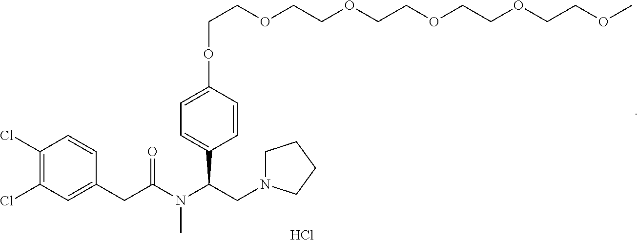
C1N(CC(N(C(CC2=CC(Cl)=C(Cl)C=C2)=O)C)C2=CC=C(OCCOCCOCCOCCOCCOC)C=C2)CCC1.Cl
